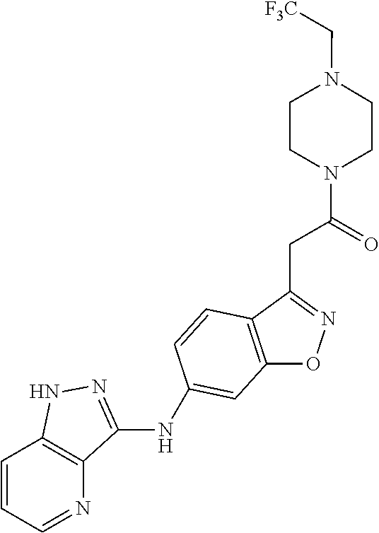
C12=C(C(CC(N3CCN(C[F3C])CC3)=O)=NO1)C=CC(NC1=NNC3=C1N=CC=C3)=C2
